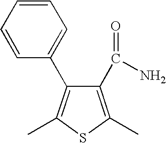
C1(C(=O)N)=C(C)SC(C)=C1C1=CC=CC=C1
